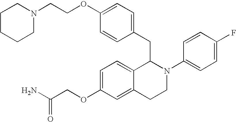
C1=C(OCC(N)=O)C=C2C(=C1)C(CC1=CC=C(OCCN3CCCCC3)C=C1)N(C1=CC=C(F)C=C1)CC2
